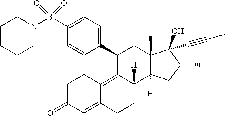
C1(S(N2CCCCC2)(=O)=O)=CC=C(C2C3=C4C(=CC(=O)CC4)CCC3([H])C3([H])C(C)(C2)C(O)(C#CC)C(C)C3)C=C1
